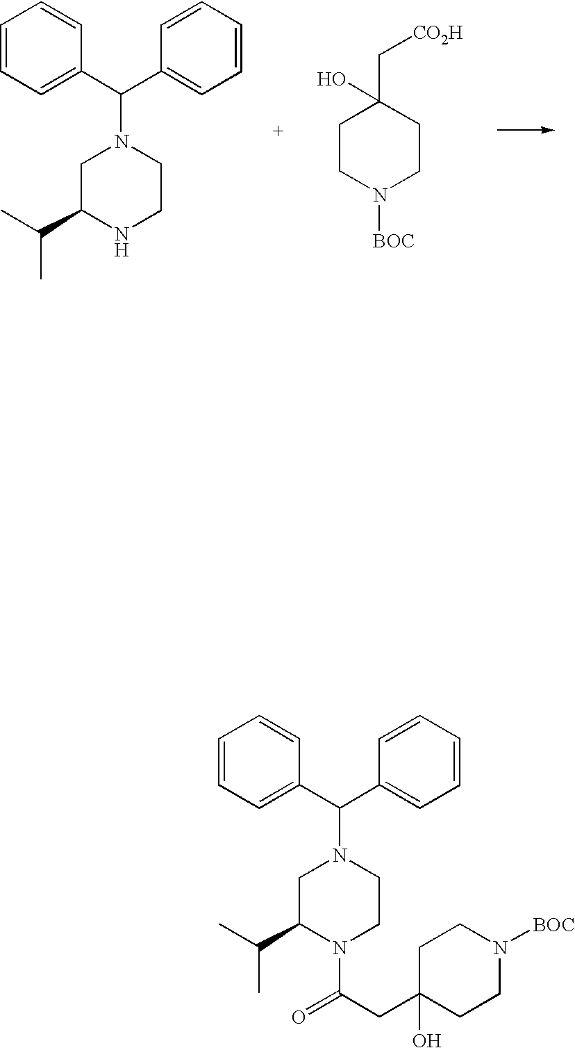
C1=CC=C(C(C2=CC=CC=C2)N2CC(C(C)C)NCC2)C=C1.C1CN([BOC])CCC1(C[CO2H])O.C1=CC=C(C(C2=CC=CC=C2)N2CC(C(C)C)N(C(CC3(O)CCN([BOC])CC3)=O)CC2)C=C1
